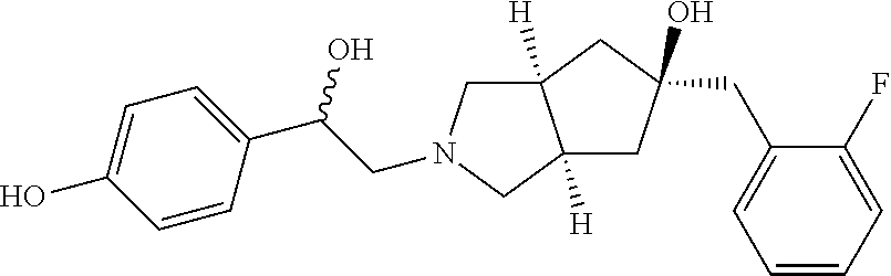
C12([H])CN(CC(C3=CC=C(O)C=C3)O)CC1([H])CC(CC1=CC=CC=C1F)(O)C2
